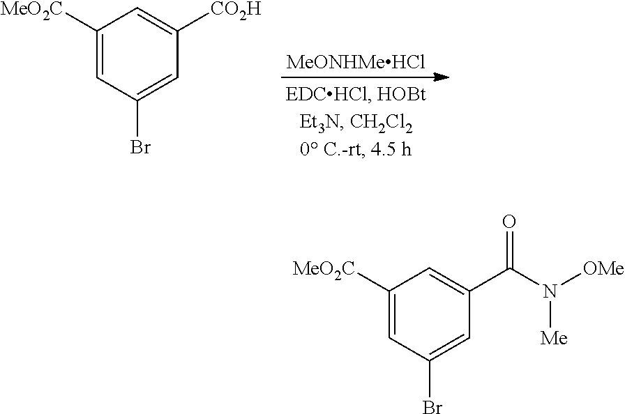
C1([MeO2C])=CC(Br)=CC([CO2H])=C1.[MeONHMeHCl].C1([MeO2C])=CC(Br)=CC(C(=O)N([Me])[OMe])=C1
